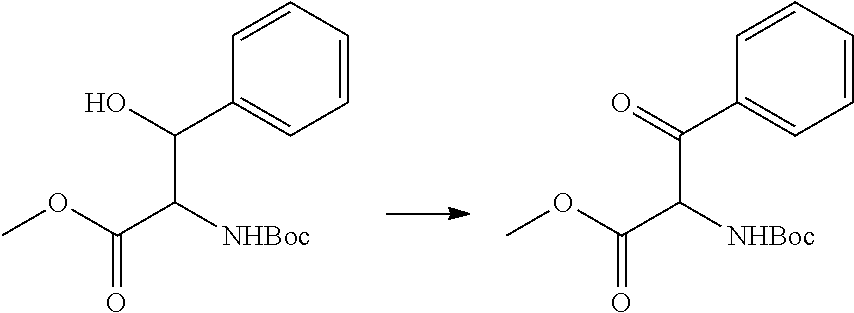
C1=CC=CC=C1C(O)C(C(OC)=O)[NHBoc].C1=CC=CC=C1C(=O)C(C(OC)=O)[NHBoc]
